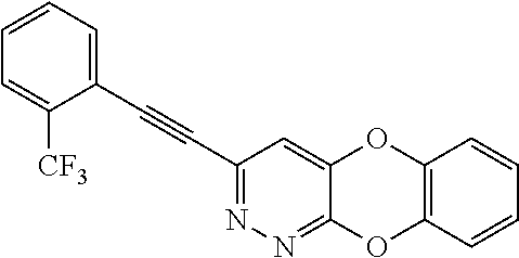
C1(C#CC2=CC=CC=C2[CF3])=NN=C2C(=C1)OC1=C(O2)C=CC=C1
